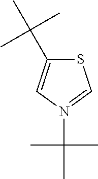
S1C(C(C)(C)C)=CN(C(C)(C)C)=C1
